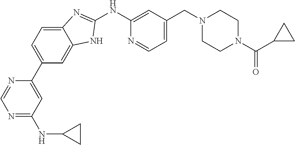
N1=C(NC2CC2)C=C(C2=CC=C3C(=C2)NC(NC2=CC(CN4CCN(C(C5CC5)=O)CC4)=CC=N2)=N3)N=C1
